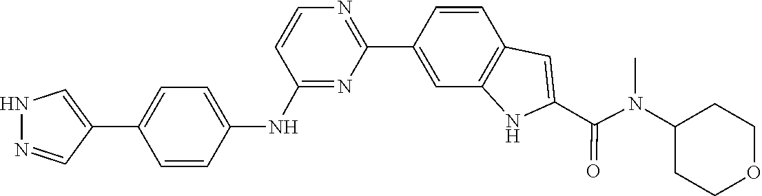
C1(N(C)C(C2=CC3=C(C=C(C4=NC=CC(NC5=CC=C(C6=CNN=C6)C=C5)=N4)C=C3)N2)=O)CCOCC1
